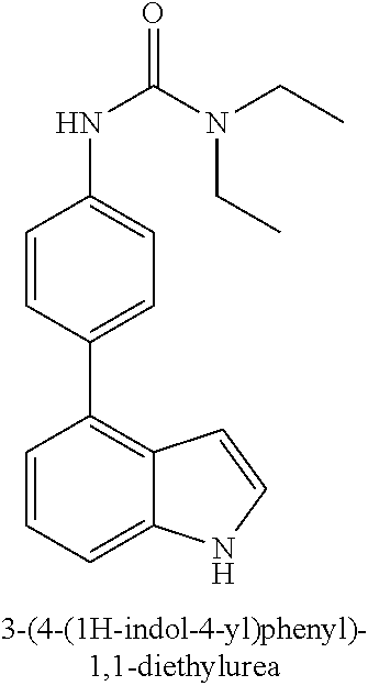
C1=CC(C2=C3C(=CC=C2)NC=C3)=CC=C1NC(=O)N(CC)CC
